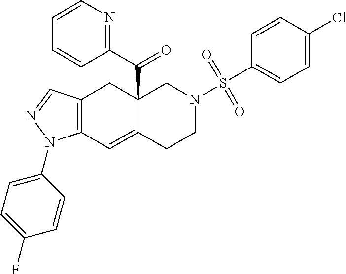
C12=C(C=C3C(C(C4=NC=CC=C4)=O)(C1)CN(S(C1=CC=C(Cl)C=C1)(=O)=O)CC3)N(C1=CC=C(F)C=C1)N=C2
